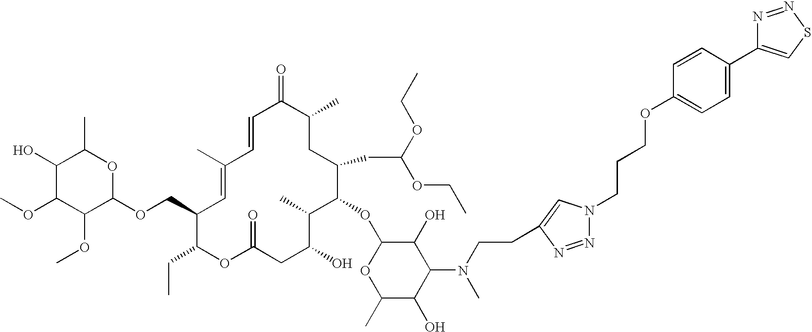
C1=CC(C)=CC(COC2OC(C)C(O)C(OC)C2OC)C(CC)OC(=O)CC(O)C(C)C(OC2OC(C)C(O)C(N(C)CCC3=CN(CCCOC4=CC=C(C5=CSN=N5)C=C4)N=N3)C2O)C(CC(OCC)OCC)CC(C)C1=O
